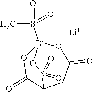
CS(=O)(=O)[B-]12OC(=O)C(CC(=O)O1)S(=O)(=O)O2.[Li]
